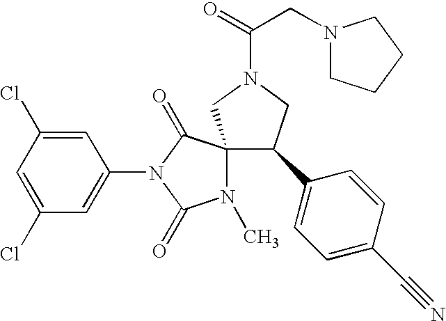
C1=C(Cl)C=C(N2C(=O)C3(N(C)C2=O)C(C2=CC=C(C#N)C=C2)CN(C(CN2CCCC2)=O)C3)C=C1Cl
